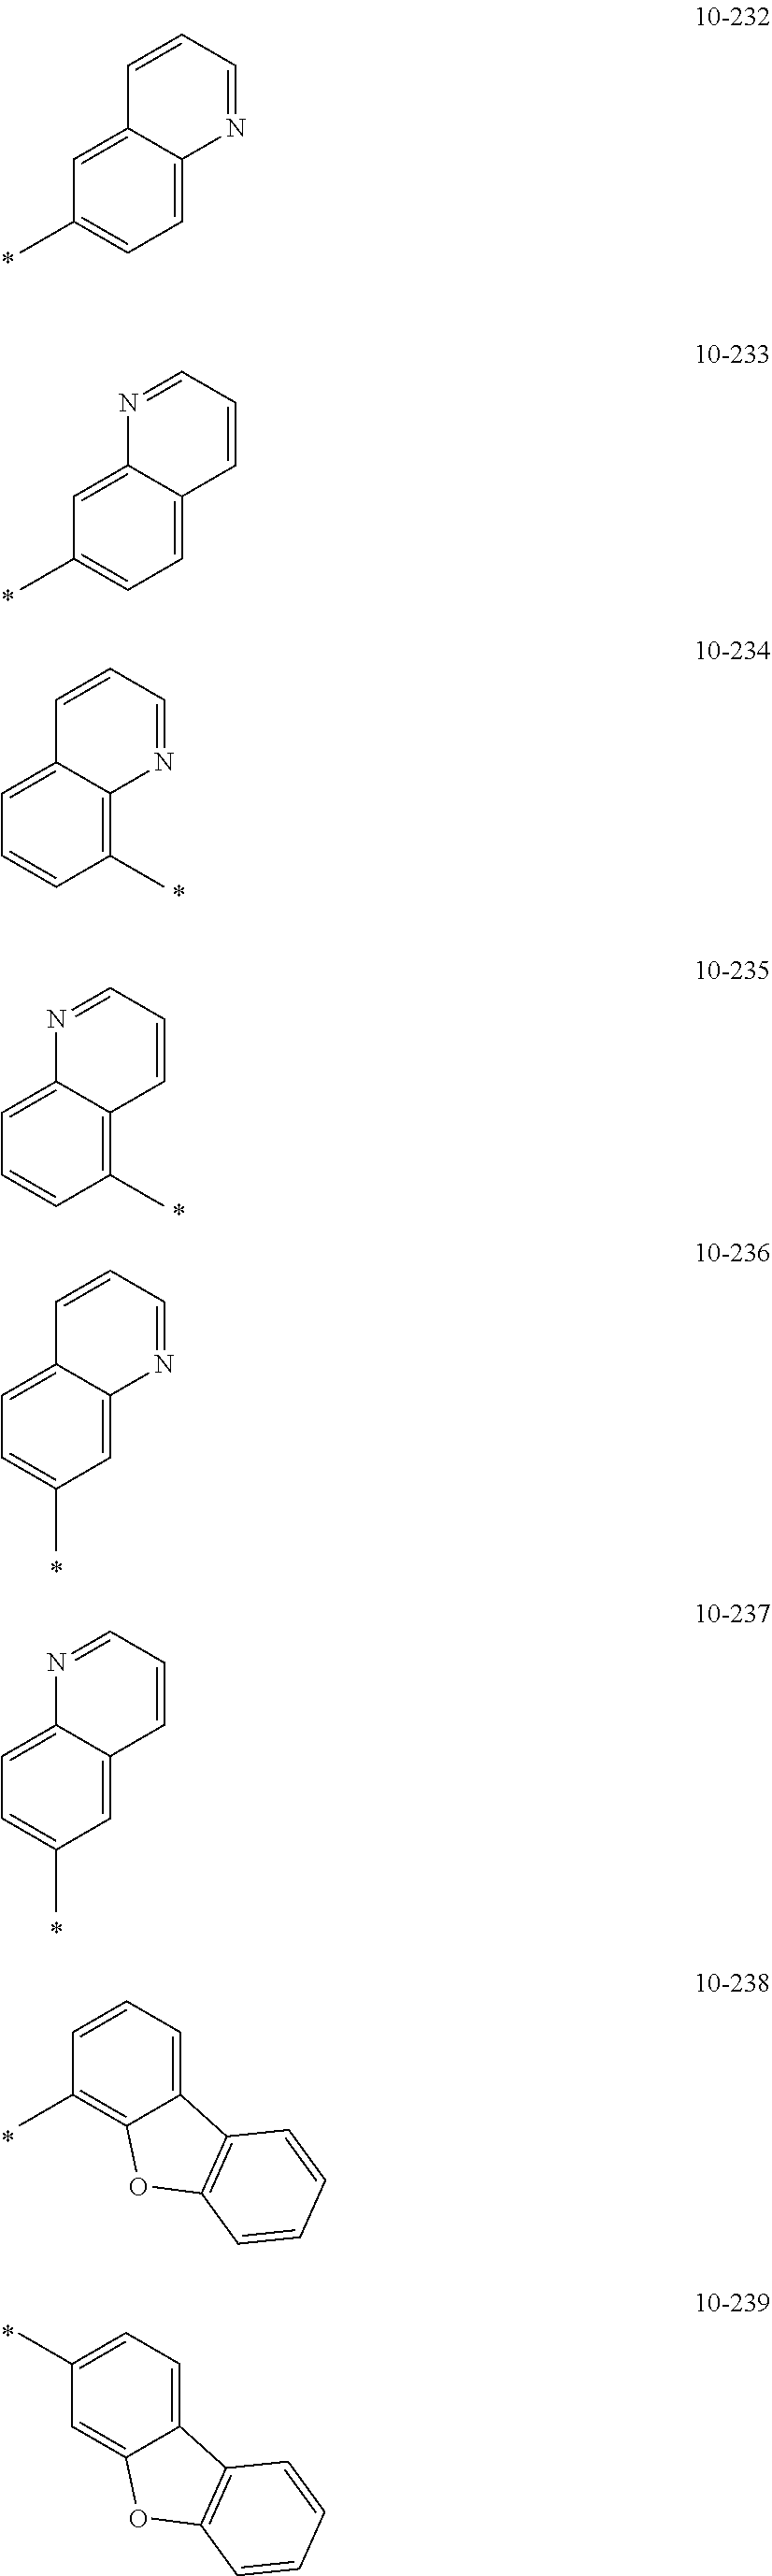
C12=CC(C)=CC=C1N=CC=C2.C12=CC(C)=CC=C1C=CC=N2.C12=CC=CC(C)=C1N=CC=C2.C12=CC=CC(C)=C1C=CC=N2.C12=CC=C(C)C=C1N=CC=C2.C12=CC=C(C)C=C1C=CC=N2.C1=CC(C)=C2C(=C1)C1=C(O2)C=CC=C1.C1=C(C)C=C2C(=C1)C1=C(O2)C=CC=C1
